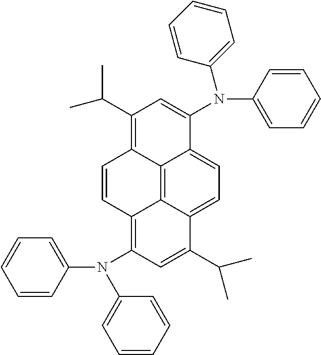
C12=C3C4=CC=C1C(N(C1=CC=CC=C1)C1=CC=CC=C1)=CC(C(C)C)=C2C=CC3=C(N(C1=CC=CC=C1)C1=CC=CC=C1)C=C4C(C)C
